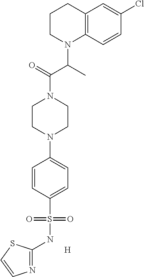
C12=C(C=CC(Cl)=C1)N(C(C(N1CCN(C3=CC=C(S(NC4=NC=CS4)(=O)=O)C=C3)CC1)=O)C)CCC2.[H]
